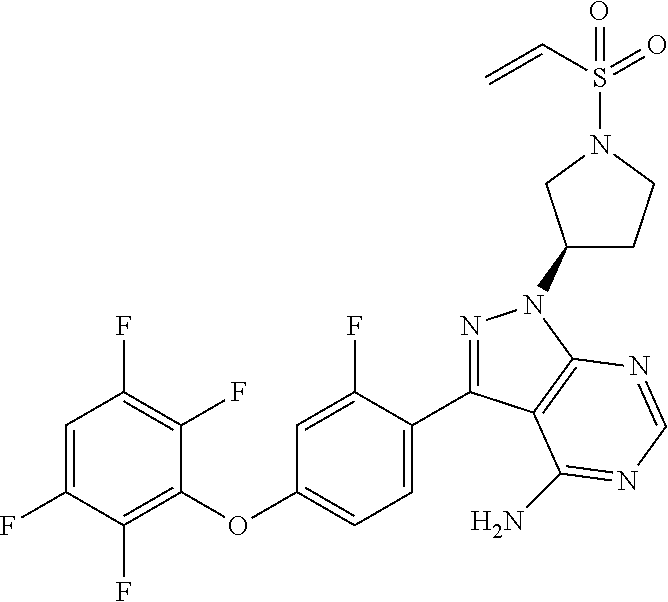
C1=C(F)C(F)=C(OC2=CC=C(C3=NN(C4CCN(S(C=C)(=O)=O)C4)C4=C3C(N)=NC=N4)C(F)=C2)C(F)=C1F
